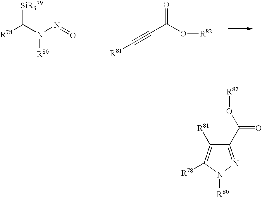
[R78]C(N(N=O)[R80])[SiR379].[R81]C#CC(O[R82])=O.C1(C(O[R82])=O)=NN([R80])C([R78])=C1[R81]
